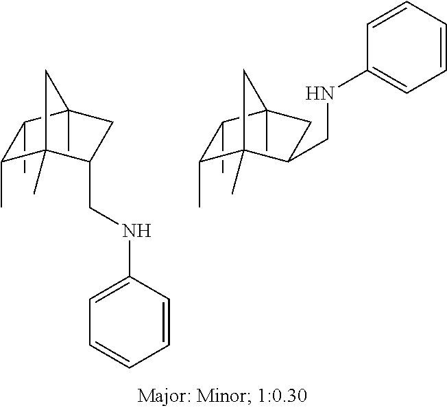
C1(CNC2=CC=CC=C2)CC2(C)C(C)C(C)C1(C)C2.C1(CNC2=CC=CC=C2)CC2(C)C(C)C(C)C1(C)C2
